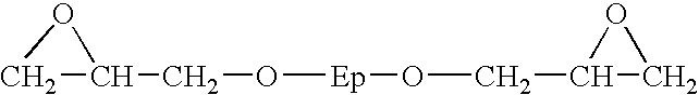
C1C(CO[Ep]OCC2CO2)O1
